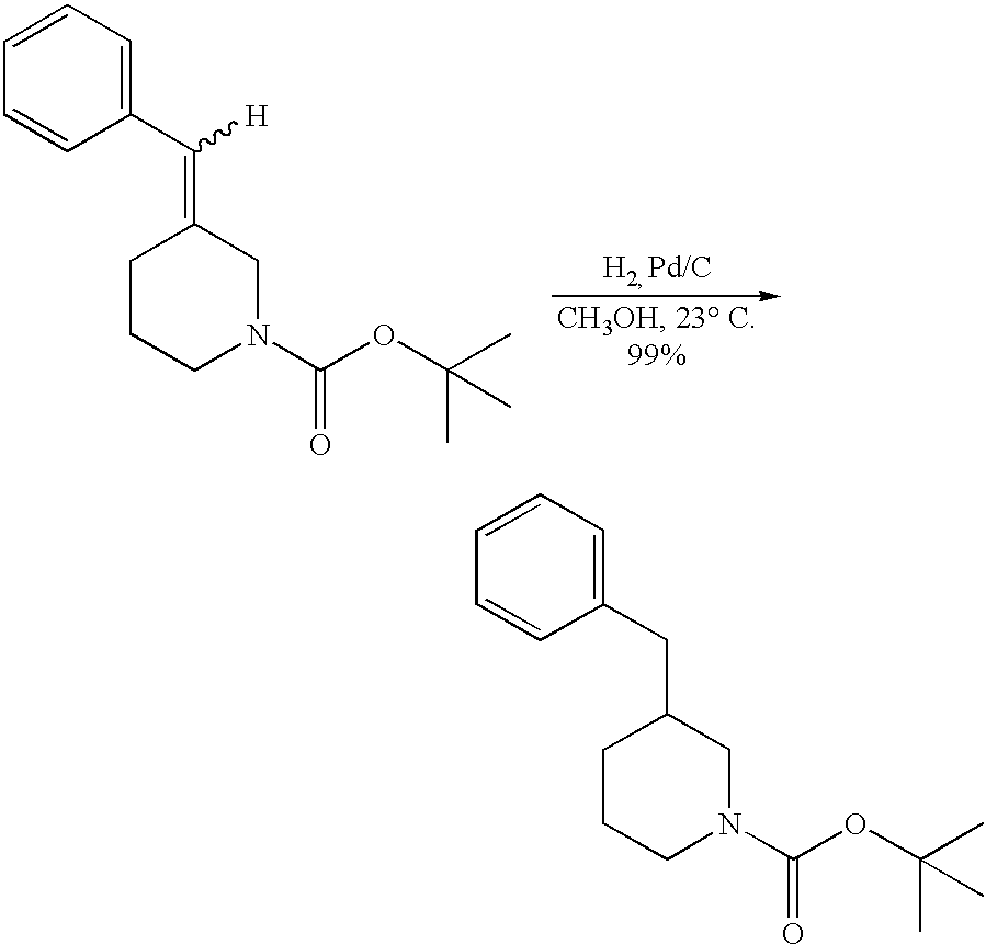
C1CCN(C(OC(C)(C)C)=O)CC1=C(C1=CC=CC=C1)[H].C1CCN(C(OC(C)(C)C)=O)CC1CC1=CC=CC=C1
